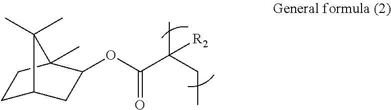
O(C(C(CC)(C)[R2])=O)C1CC2CCC1(C)C2(C)C
